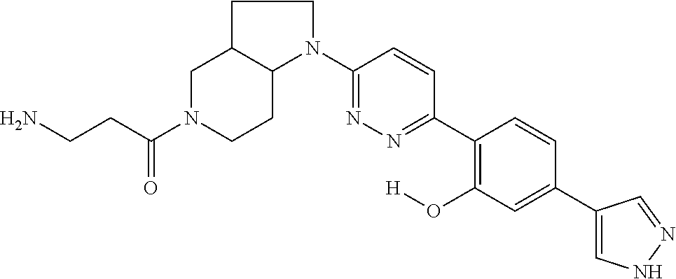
C1C2C(CCN1C(CCN)=O)N(C1=NN=C(C3=C(O[H])C=C(C4=CNN=C4)C=C3)C=C1)CC2
